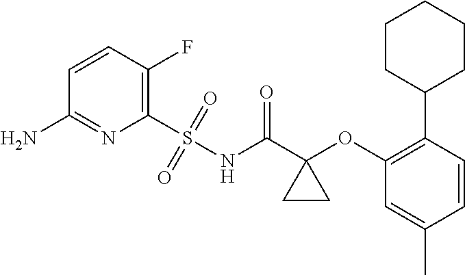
C1=CC(F)=C(S(NC(C2(OC3=C(C4CCCCC4)C=CC(C)=C3)CC2)=O)(=O)=O)N=C1N
